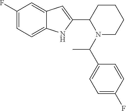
C1(F)=CC=C2C(=C1)C=C(C1N(C(C3=CC=C(F)C=C3)C)CCCC1)N2
